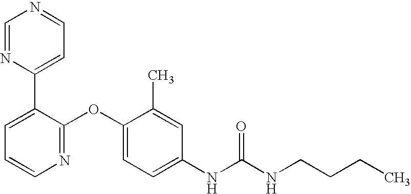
C1=NC(C2=CC=CN=C2OC2=CC=C(NC(NCCCC)=O)C=C2C)=CC=N1
